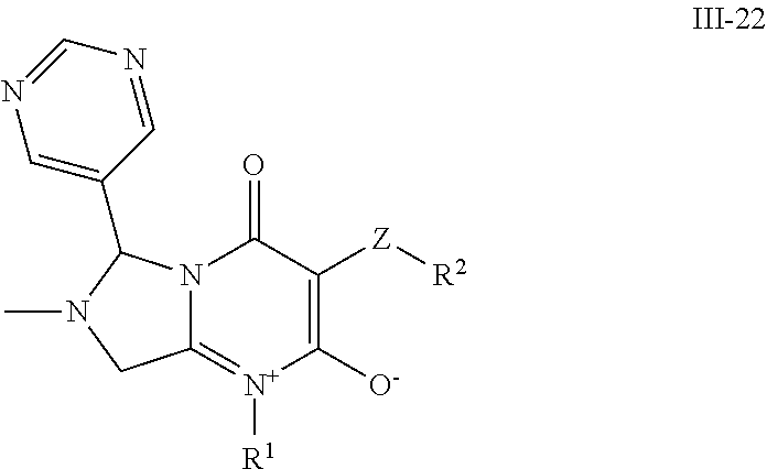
C1([O-])=C([Z][R2])C(=O)N2C(=[N+]1[R1])CN(C)C2C1=CN=CN=C1
